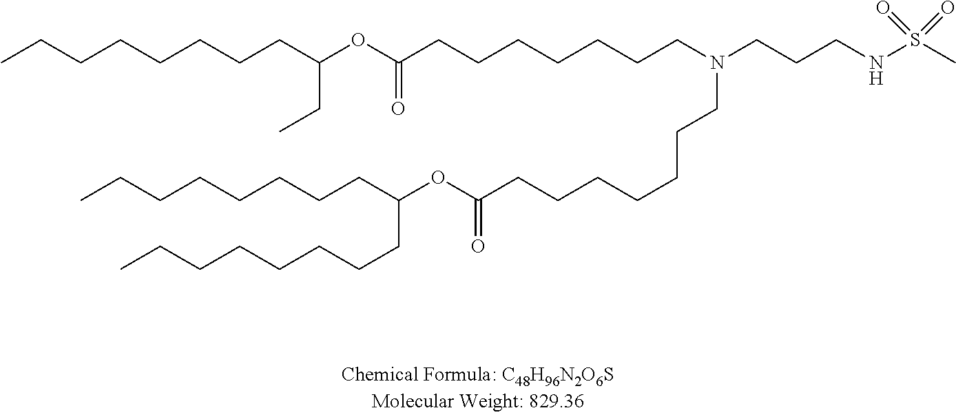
CCCCCCCCC(OC(CCCCCCCN(CCCNS(C)(=O)=O)CCCCCCCC(OC(CCCCCCCC)CCCCCCCC)=O)=O)CC
